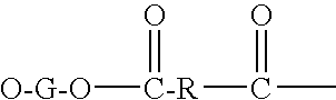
O=[C-R]([O-G-O])C(C)=O
